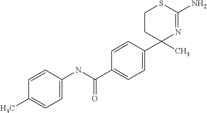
C1=C(C2(C)N=C(N)SCC2)C=CC(C(NC2=CC=C(C)C=C2)=O)=C1
